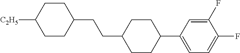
C1(F)=CC(C2CCC(CCC3CCC([C2H5])CC3)CC2)=CC=C1F
